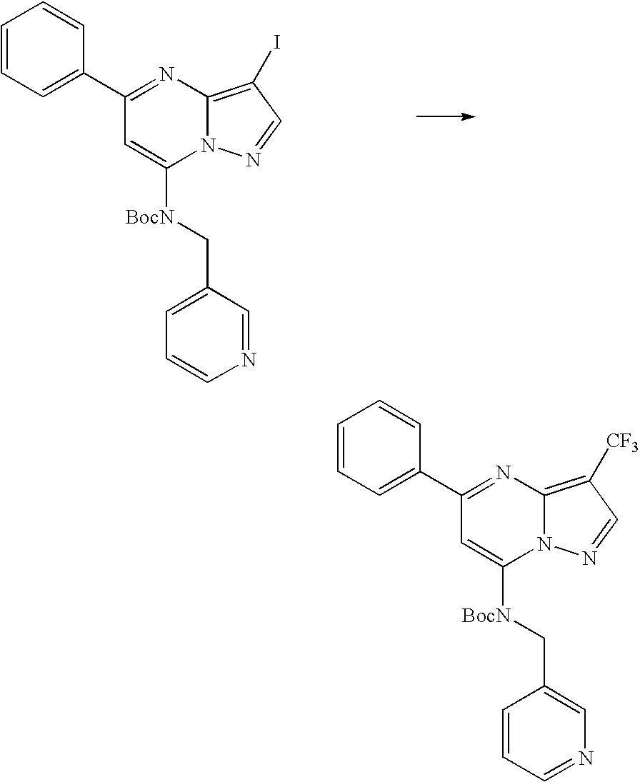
C1(C2=CC=CC=C2)=NC2=C(I)C=NN2C([BocN]CC2=CC=CN=C2)=C1.C1(C2=CC=CC=C2)=NC2=C([CF3])C=NN2C([BocN]CC2=CN=CC=C2)=C1
